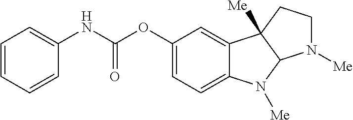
C1=CC=CC(NC(OC2=CC=C3C(=C2)C2([Me])C(N3[Me])N([Me])CC2)=O)=C1
